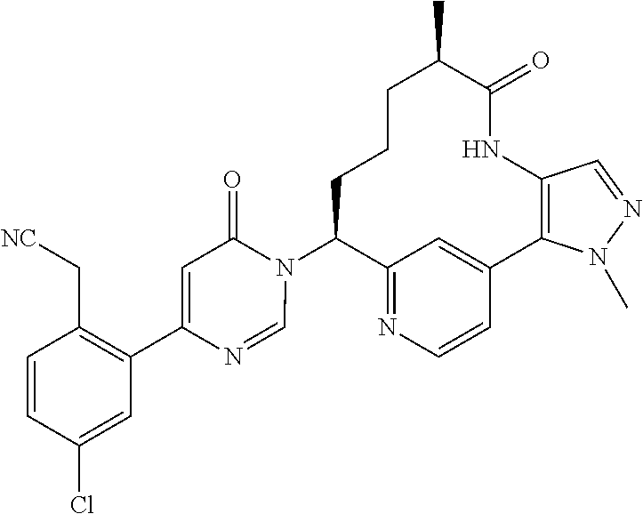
C1C(N2C(=O)C=C(C3=C(C[NC])C=CC(Cl)=C3)N=C2)C2=NC=CC(=C2)C2=C(C=NN2C)NC(=O)C(C)CC1
